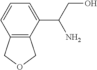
C1=CC=C(C(CO)N)C2=C1COC2
